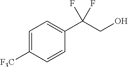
C1=C([F3C])C=CC(C(CO)(F)F)=C1
